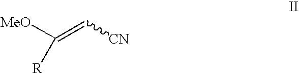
[MeO]C(=C[CN])[R]
